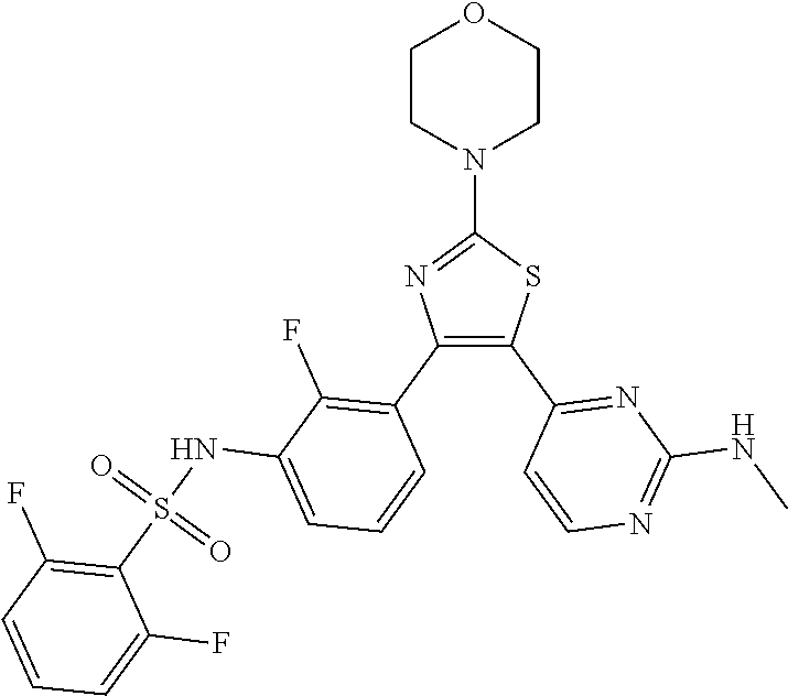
C1(N2CCOCC2)=NC(C2=C(F)C(NS(C3=C(F)C=CC=C3F)(=O)=O)=CC=C2)=C(C2=NC(NC)=NC=C2)S1
